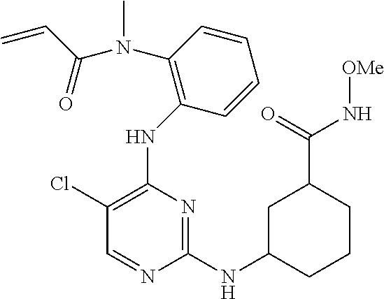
N(C1=C(Cl)C=NC(NC2CCCC(C(N[OMe])=O)C2)=N1)C1=C(N(C(=O)C=C)C)C=CC=C1
